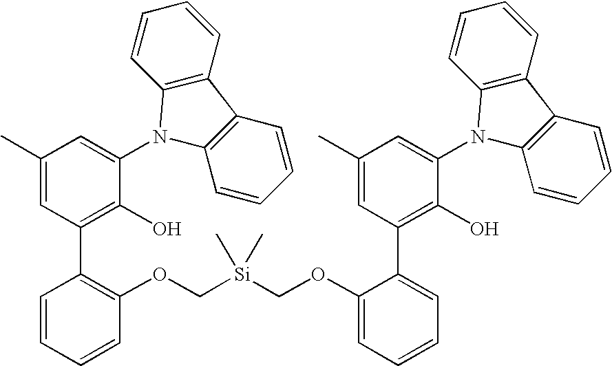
C1(C)=CC(C2=C(OC[Si](COC3=CC=CC=C3C3=C(O)C(N4C5=C(C6=C4C=CC=C6)C=CC=C5)=CC(C)=C3)(C)C)C=CC=C2)=C(O)C(N2C3=C(C4=C2C=CC=C4)C=CC=C3)=C1
